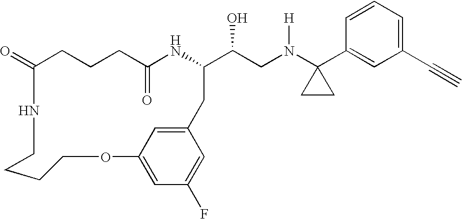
C1(=O)CCCC(=O)NC(C(CN(C2(C3=CC(C#C)=CC=C3)CC2)[H])O)CC2=CC(=CC(F)=C2)OCCCCN1
